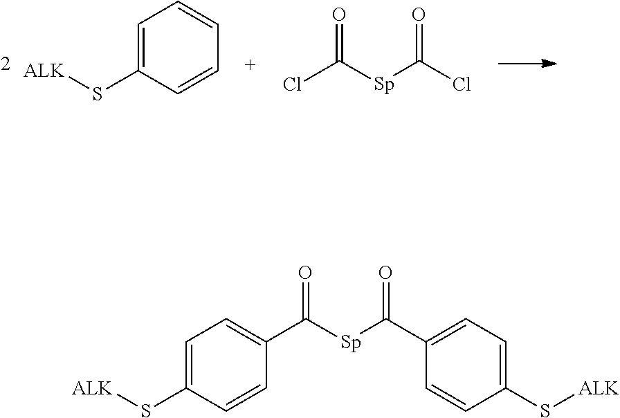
C1=C(S[ALK])C=CC=C1.ClC([Sp]C(Cl)=O)=O.C1=C(S[ALK])C=CC(C(=O)[Sp]C(C2=CC=C(S[ALK])C=C2)=O)=C1
